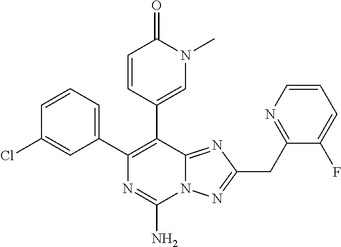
C1=CC=C(C2=C(C3=CN(C)C(=O)C=C3)C3=NC(CC4=NC=CC=C4F)=NN3C(N)=N2)C=C1Cl
